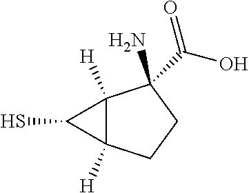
C12([H])C([H])(CCC1(C(O)=O)N)C2S
